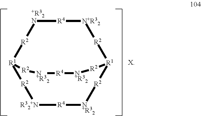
[+R32N]1[R4][N+R32][R2][R1]2[R2][N+R32][R4][R32+N][R2][R1]([R2]1)[R2][N+R32][R4][N+R32][R2]2
